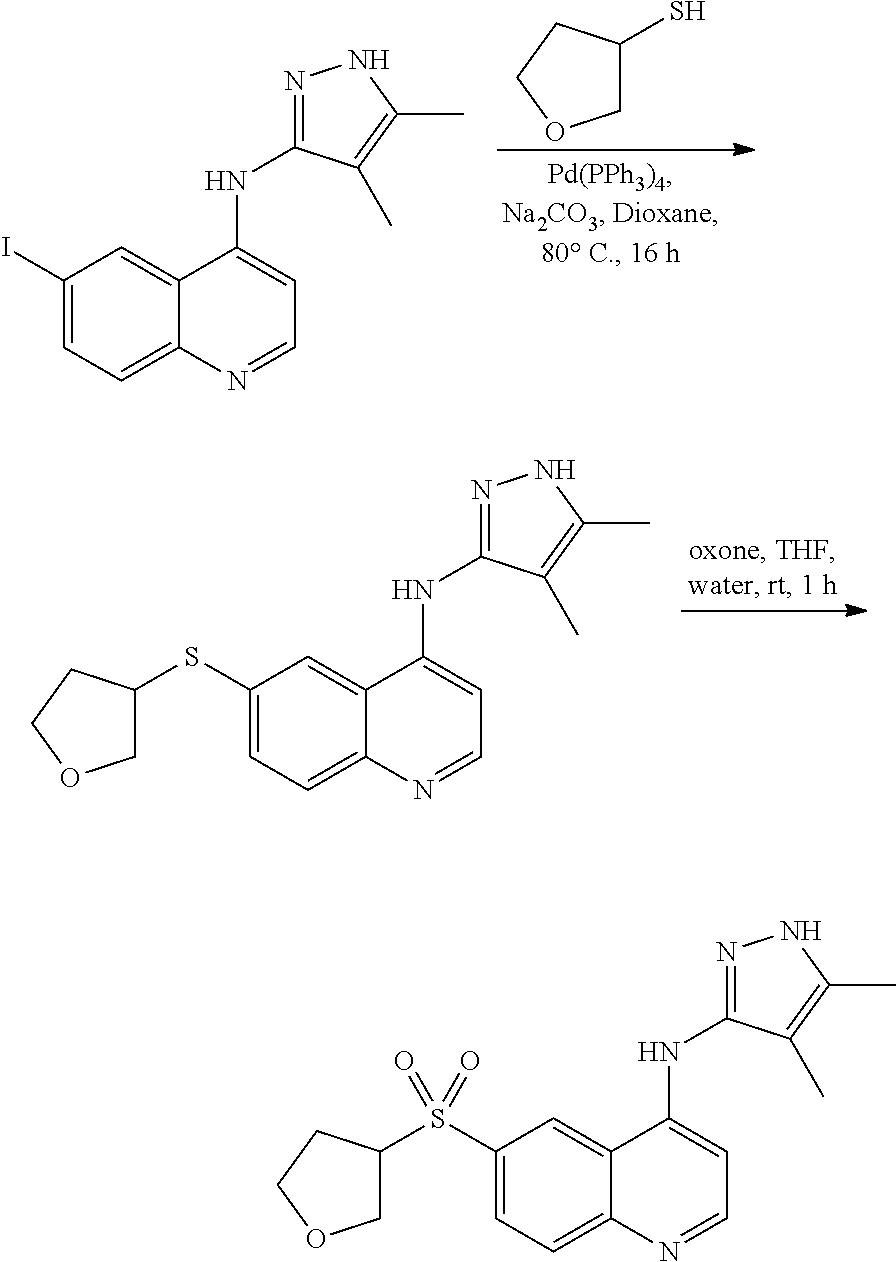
C1(I)=CC=C2C(=C1)C(NC1=NNC(C)=C1C)=CC=N2.C1C(S)CCO1.C1(SC2COCC2)=CC=C2C(=C1)C(NC1=NNC(C)=C1C)=CC=N2.C1(S(C2COCC2)(=O)=O)=CC=C2C(=C1)C(NC1=NNC(C)=C1C)=CC=N2
